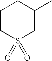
C1CS(=O)(=O)CC(C)C1
